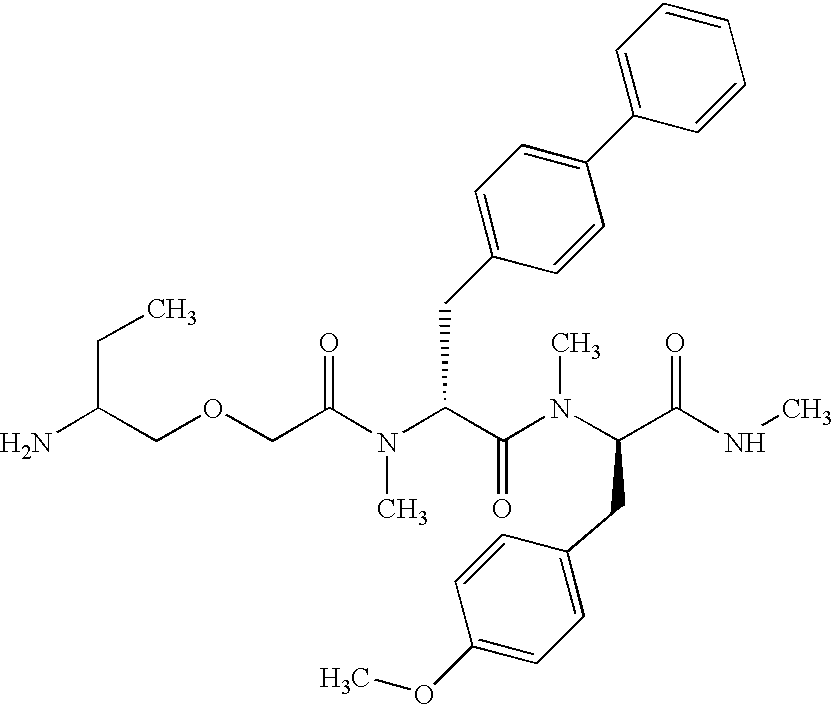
NC(COCC(N(C(C(N(C(C(NC)=O)CC1=CC=C(OC)C=C1)C)=O)CC1=CC=C(C2=CC=CC=C2)C=C1)C)=O)CC
